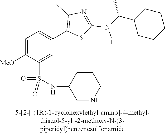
C1=C([MeO])C(S(NC2CNCCC2)(=O)=O)=CC(C2=C(C)N=C(N([H])C(C3CCCCC3)C)S2)=C1
